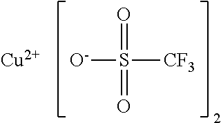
O=S(=O)([CF3])[O-].[Cu]
